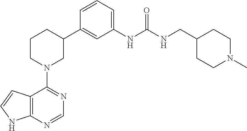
C12=C(NC=C1)N=CN=C2N1CC(C2=CC(NC(NCC3CCN(C)CC3)=O)=CC=C2)CCC1
